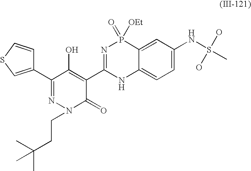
C1=C(NS(C)(O)O)C=C2C(=C1)NC(C1=C(O)C(C3=CSC=C3)=NN(CCC(C)(C)C)C1=O)=NP2(=O)[OEt]
